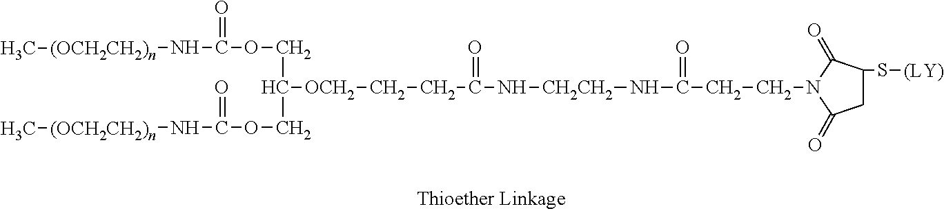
C(CC(N[CH2CH2]NC(CC[OCH2]C(COC(N[(OCH2CH2)n]C)=O)COC(N[(OCH2CH2)n]C)=O)=O)=O)N1C(=O)CC(S[(LY)])C1=O
